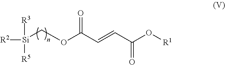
[R2][Si]([R3])([R5])COC(=O)C=CC(=O)O[R1]
